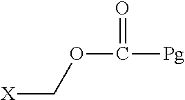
[X]COC(=O)[Pg]
